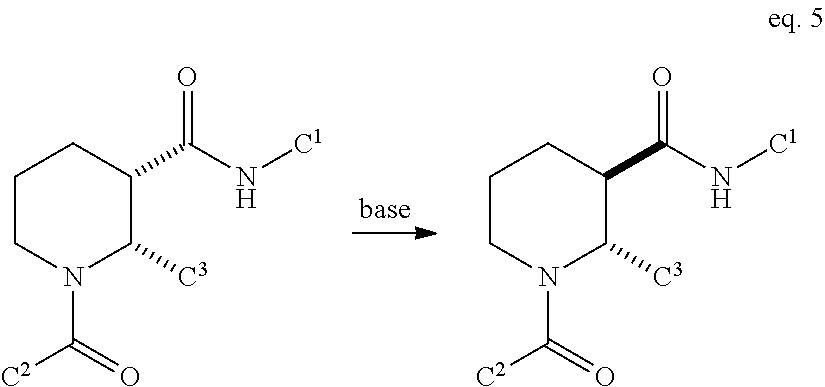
C1CN(C([C2])=O)C([C3])C(C(N[C1])=O)C1.C1CN(C([C2])=O)C([C3])C(C(N[C1])=O)C1
